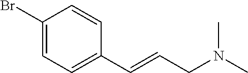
C1(Br)=CC=C(C=CCN(C)C)C=C1
